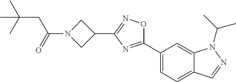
C(N1CC(C2=NOC(C3=CC=C4C(=C3)N(C(C)C)N=C4)=N2)C1)(=O)CC(C)(C)C
